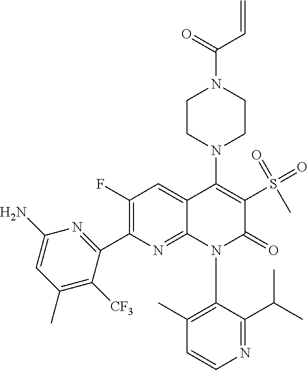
C1=CN=C(C(C)C)C(N2C(=O)C(S(=O)(=O)C)=C(N3CCN(C(C=C)=O)CC3)C3=CC(F)=C(C4=NC(N)=CC(C)=C4[CF3])N=C23)=C1C
